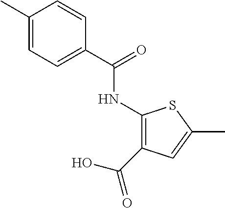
C1(C)=CC=C(C(=O)NC2=C(C(O)=O)C=C(C)S2)C=C1
